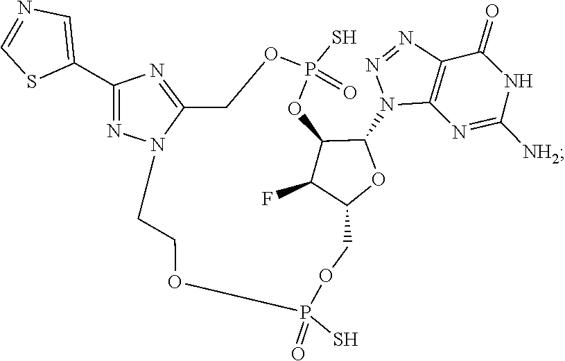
N1=NC2=C(N1C1C3C(F)C(COP(S)(=O)OCCN4C(=NC(C5=CN=CS5)=N4)COP(S)(=O)O3)O1)N=C([NH2])NC2=O
